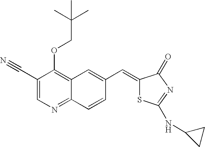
C1(C#N)=CN=C2C(=C1OCC(C)(C)C)C=C(C=C1SC(NC3CC3)=NC1=O)C=C2
